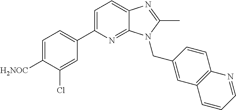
C1=C(C2=CC=C([H2NOC])C(Cl)=C2)N=C2C(=C1)N=C(C)N2CC1=CC2=C(C=C1)N=CC=C2
